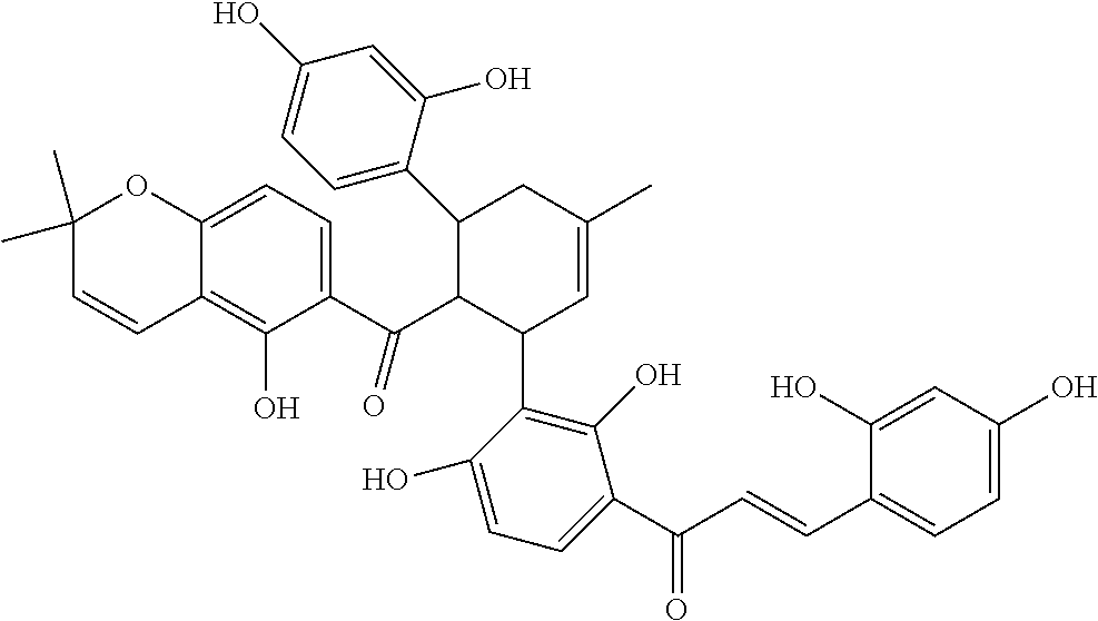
C1(O)=CC(O)=CC=C1C=CC(C1=CC=C(O)C(C2C=C(C)CC(C3=CC=C(O)C=C3O)C2C(C2=CC=C3C(=C2O)C=CC(C)(C)O3)=O)=C1O)=O
